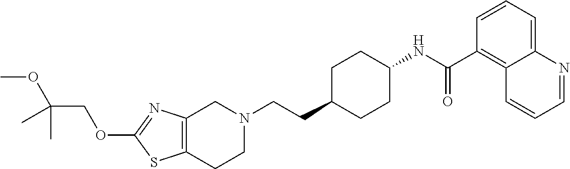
C12=C(CCN(CCC3CCC(NC(C4=C5C(=CC=C4)N=CC=C5)=O)CC3)C1)SC(OCC(OC)(C)C)=N2
